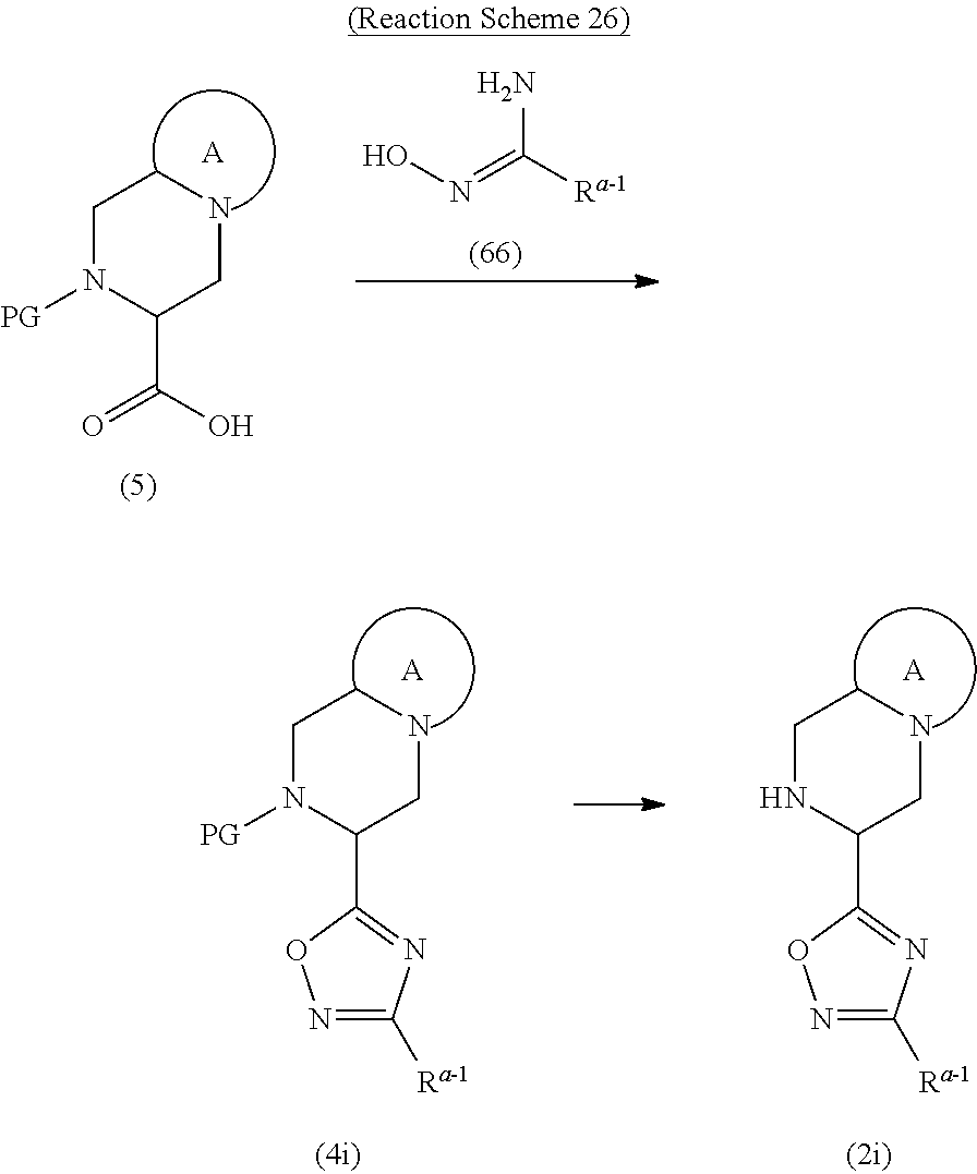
C1CNCC(C(O)=O)N1[PG].[A].ON=C([Ra-1])N.[A].C1CNCC(C2=NC([Ra-1])=NO2)N1.[A].C1CNCC(C2=NC([Ra-1])=NO2)N1[PG]
